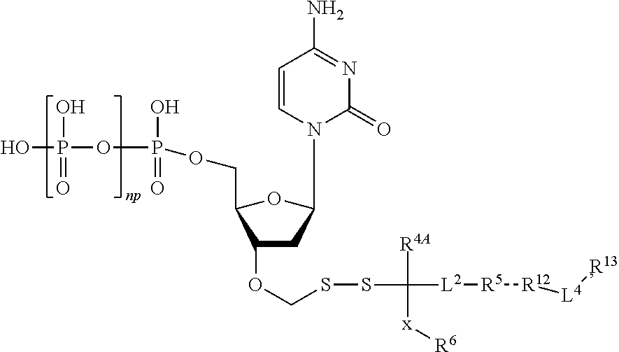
OP(OP(O)(=O)OCC1OC(N2C(=O)N=C(N)C=C2)CC1OCSSC([R4A])([x][R6])[L2][R5][R12][L4][R13])(O)=O
